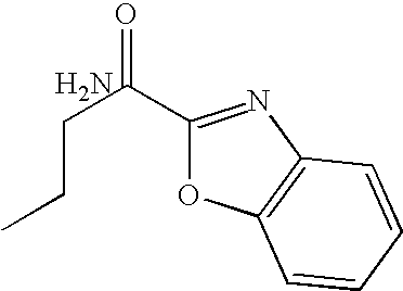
C(CC)C(C1=NC2=C(O1)C=CC=C2)=O.N
